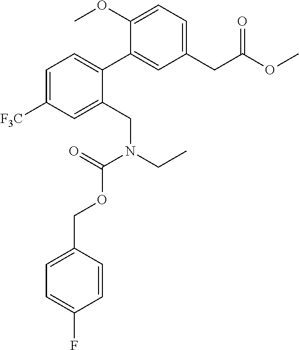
C1(CC(OC)=O)=CC=C(OC)C(C2=CC=C([F3C])C=C2CN(CC)C(=O)OCC2=CC=C(F)C=C2)=C1
